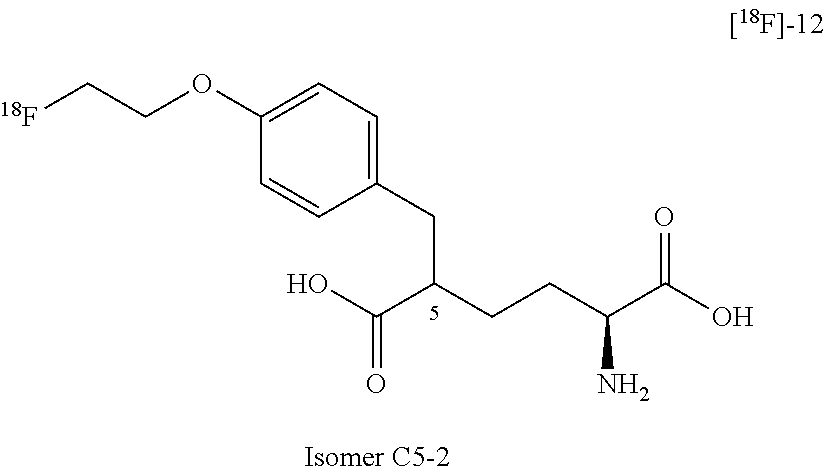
C1=C(OCC[18F])C=CC(CC(CCC(C(O)=O)N)C(O)=O)=C1
